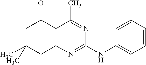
CC1(C)CC2=C(C(=O)C1)C(C)=NC(NC1=CC=CC=C1)=N2
